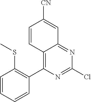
C12=C(C3=C(SC)C=CC=C3)N=C(Cl)N=C1C=C([CN])C=C2
